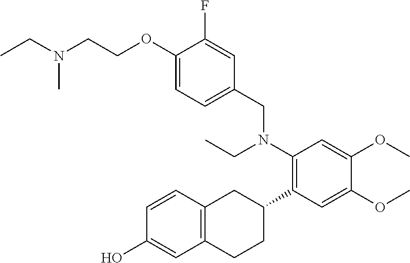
C1(O)=CC2=C(C=C1)CC(C1=C(N(CC3=CC=C(OCCN(C)CC)C(F)=C3)CC)C=C(OC)C(OC)=C1)CC2
